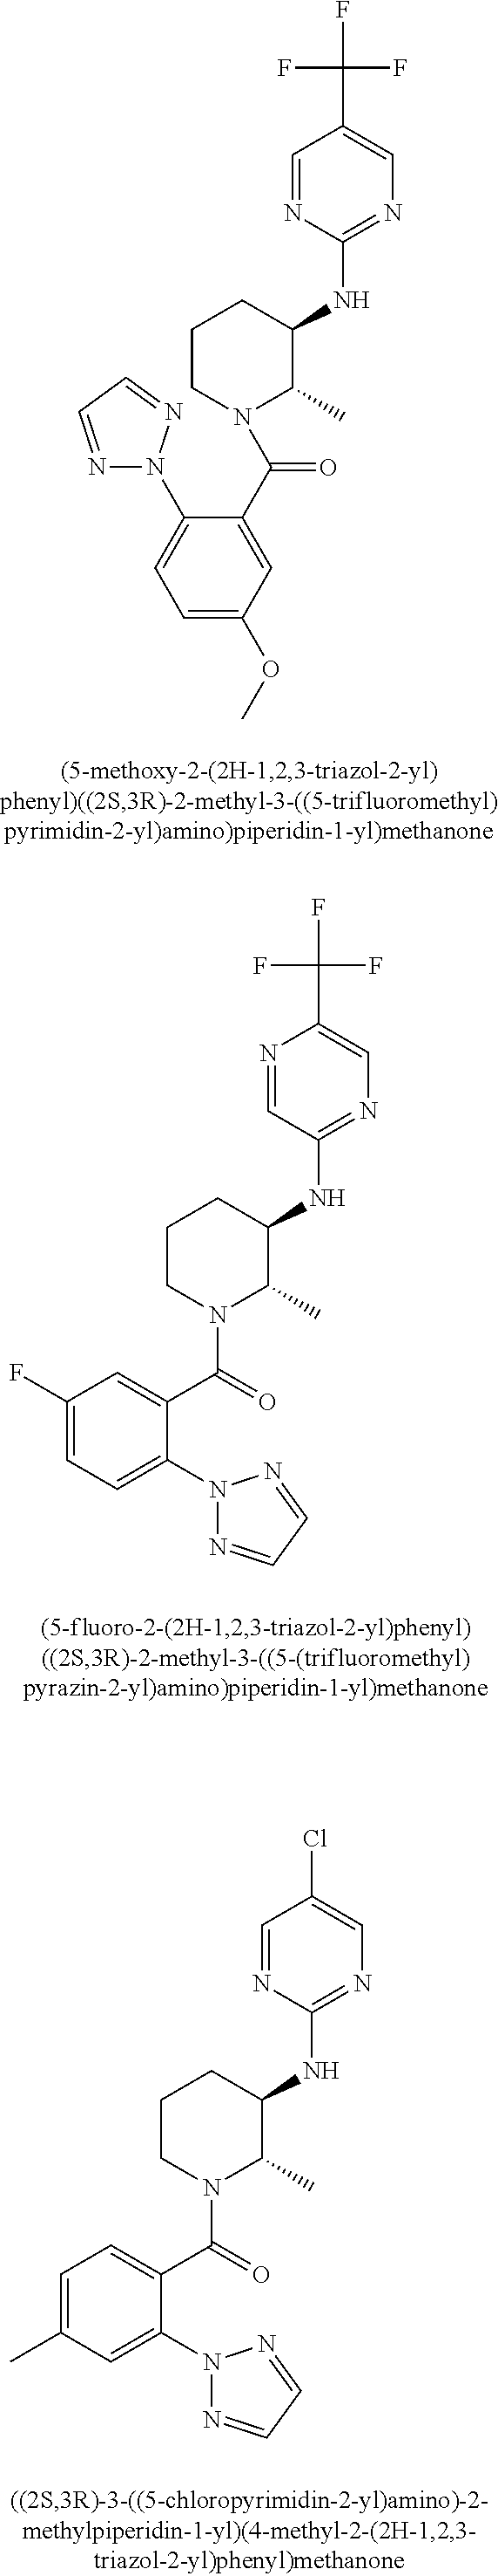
N1(C(C2=CC(OC)=CC=C2N2N=CC=N2)=O)C(C)C(NC2=NC=C(C(F)(F)F)C=N2)CCC1.C1(F)=CC=C(N2N=CC=N2)C(C(=O)N2C(C)C(NC3=NC=C(C(F)(F)F)N=C3)CCC2)=C1.C1=C(C)C=C(N2N=CC=N2)C(C(=O)N2C(C)C(NC3=NC=C(Cl)C=N3)CCC2)=C1
